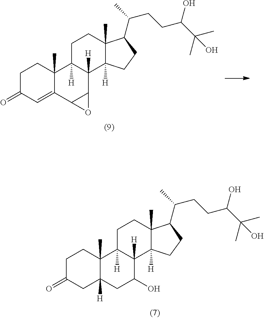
C1C(=O)CC2([H])C(C)(C1)C1([H])C([H])(C(O)C2)C2([H])C(C)(CC1)C(C(C)CCC(C(C)(C)O)O)CC2.C1C(=O)C=C2C(C)(C1)C1([H])C([H])(C3C2O3)C2([H])C(C)(CC1)C(C(C)CCC(C(C)(C)O)O)CC2
